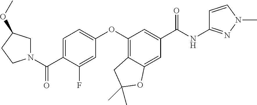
C1=C(C(N2CC(OC)CC2)=O)C(F)=CC(OC2=C3C(=CC(C(NC4=NN(C)C=C4)=O)=C2)OC(C)(C)C3)=C1
